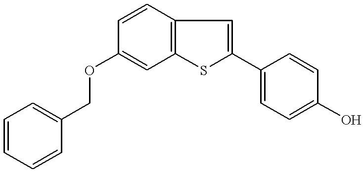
C1=CC2=C(C=C1OCC1=CC=CC=C1)SC(C1=CC=C(O)C=C1)=C2
